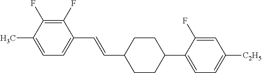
C1(F)=C(F)C(C)=CC=C1C=CC1CCC(C2=CC=C([C2H5])C=C2F)CC1
